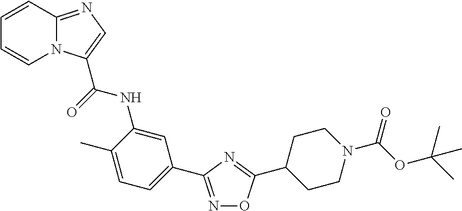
N1=C(C2=CC=C(C)C(NC(=O)C3=CN=C4N3C=CC=C4)=C2)N=C(C2CCN(C(=O)OC(C)(C)C)CC2)O1
